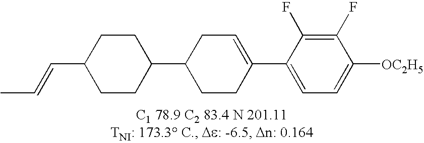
C1(F)=C(F)C(C2=CCC(C3CCC(C=CC)CC3)CC2)=CC=C1[OC2H5]
